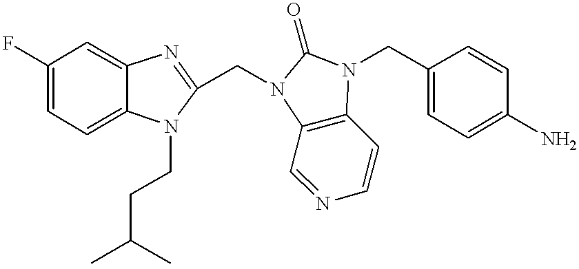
C1(F)=CC=C2C(=C1)N=C(CN1C3=C(C=CN=C3)N(CC3=CC=C(N)C=C3)C1=O)N2CCC(C)C
